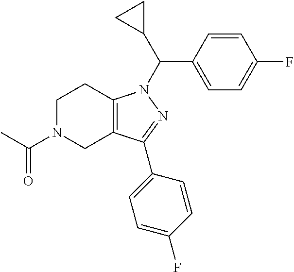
C1N(C(C)=O)CC2=C(C1)N(C(C1=CC=C(F)C=C1)C1CC1)N=C2C1=CC=C(F)C=C1
